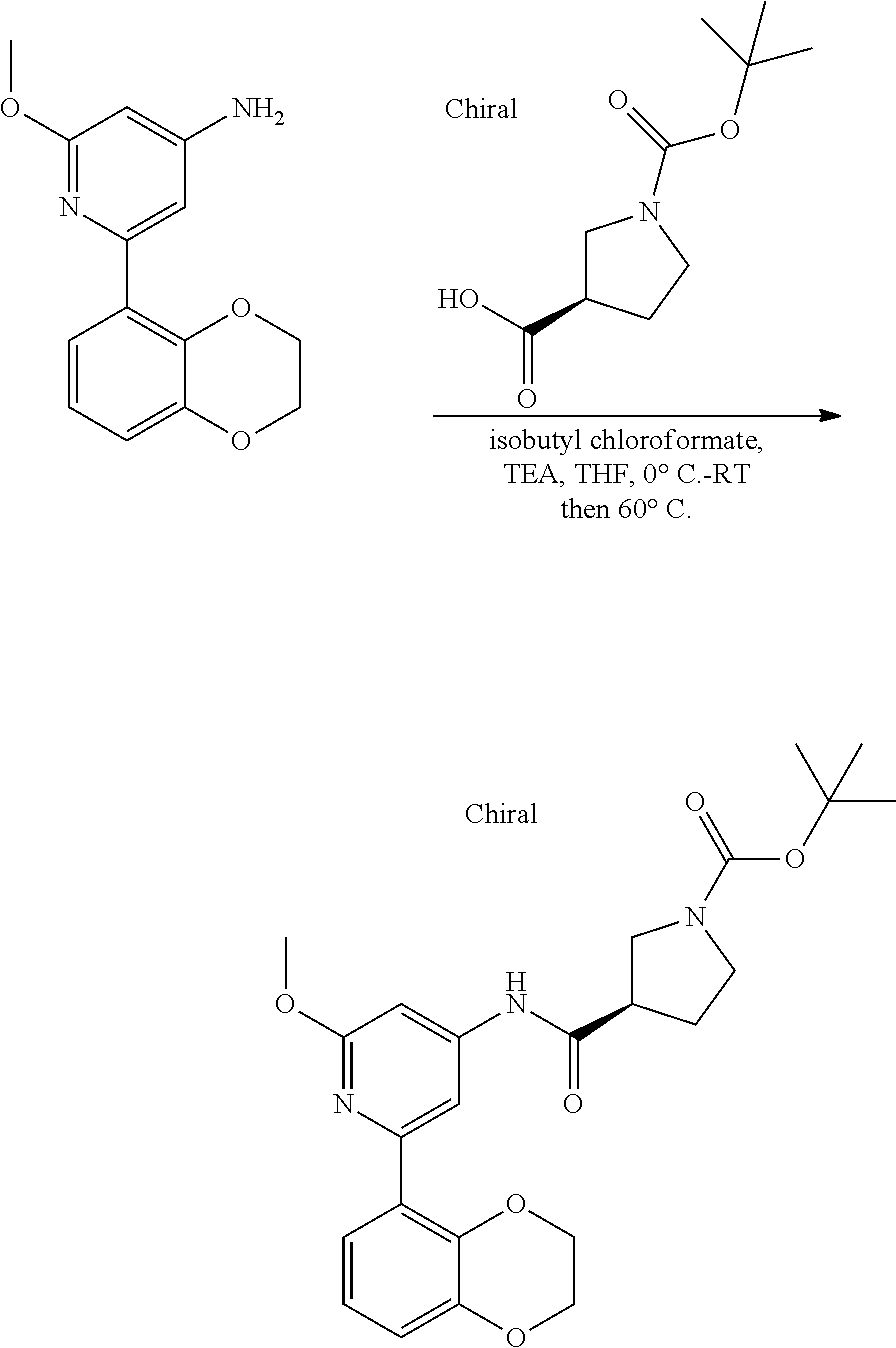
C1=CC=C2C(=C1C1=CC(N)=CC(OC)=N1)OCCO2.C(=O)(C1CN(C(=O)OC(C)(C)C)CC1)O.C1=CC=C2C(=C1C1=CC(NC(=O)C3CN(C(=O)OC(C)(C)C)CC3)=CC(OC)=N1)OCCO2
